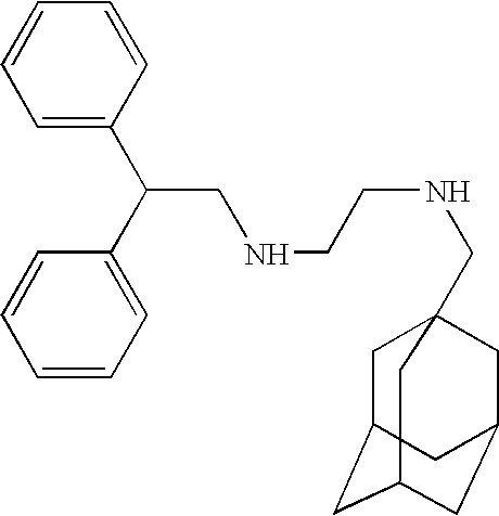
C(NCCNCC12CC3CC(CC(C1)C3)C2)C(C1=CC=CC=C1)C1=CC=CC=C1
